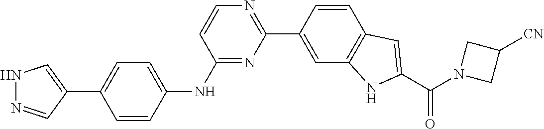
C1=CC(NC2=NC(C3=CC4=C(C=C3)C=C(C(=O)N3CC([CN])C3)N4)=NC=C2)=CC=C1C1=CNN=C1
